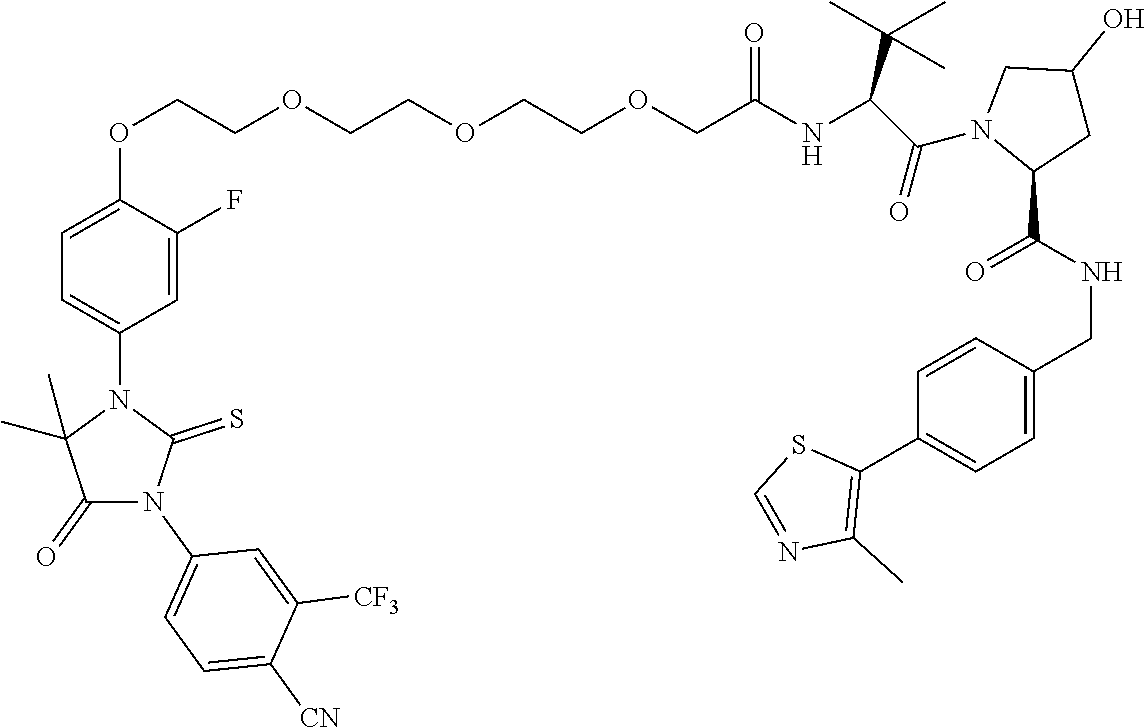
C1=C(F)C(OCCOCCOCCOCC(NC(C(N2C(C(NCC3=CC=C(C4=C(C)N=CS4)C=C3)=O)CC(O)C2)=O)C(C)(C)C)=O)=CC=C1N1C(C)(C)C(=O)N(C2=CC=C([CN])C([CF3])=C2)C1=S
